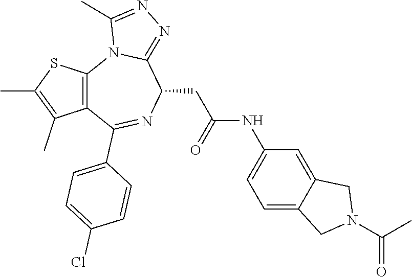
C12=C(C(C3=CC=C(Cl)C=C3)=NC(CC(NC3=CC=C4C(=C3)CN(C(C)=O)C4)=O)C3=NN=C(C)N13)C(C)=C(C)S2
